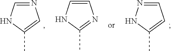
C1=NNC(C)=C1.N1=CNC(C)=C1.C1=CNC(C)=N1
